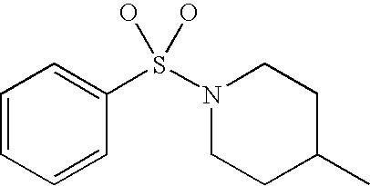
N1(S(C2=CC=CC=C2)(O)O)CCC(C)CC1
